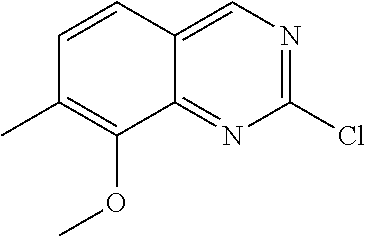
C1=CC(C)=C(OC)C2=NC(Cl)=NC=C12
